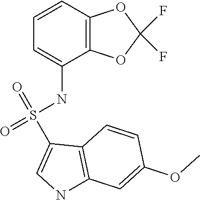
C1=CC2=C(C(NS(=O)(=O)C3=CNC4=C3C=CC(OC)=C4)=C1)OC(F)(F)O2
